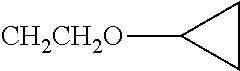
[CH2CH2O]C1CC1
